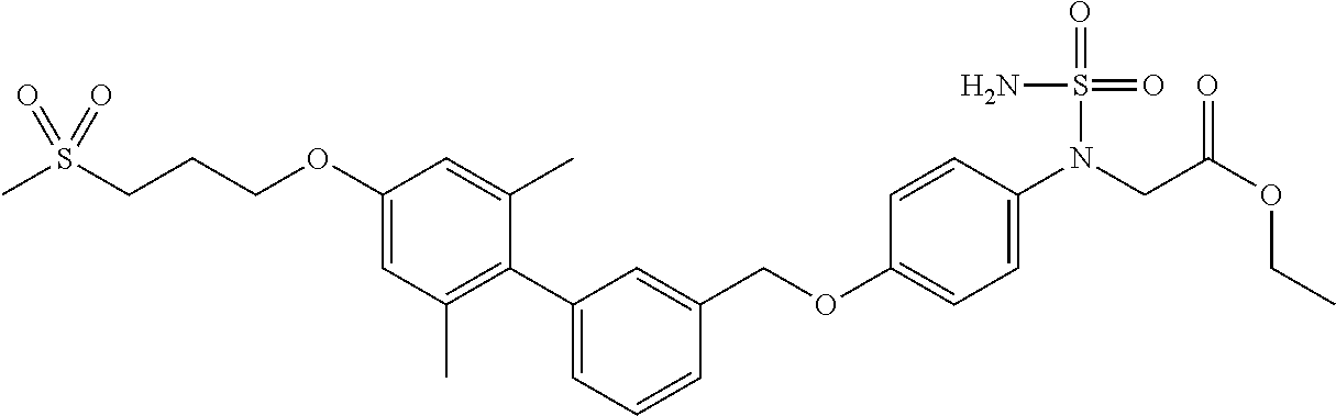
C1(OCCCS(C)(=O)=O)=CC(C)=C(C2=CC=CC(COC3=CC=C(N(CC(OCC)=O)S(=O)(=O)N)C=C3)=C2)C(C)=C1
